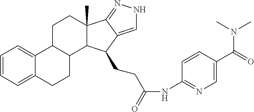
C1=CC=C2C(=C1)C1C(CC2)C2C(C)(CC1)C1=NNC=C1C2CCC(NC1=NC=C(C(=O)N(C)C)C=C1)=O
